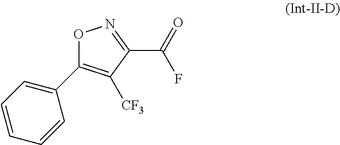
O1C(C2=CC=CC=C2)=C([CF3])C(C(=O)F)=N1
